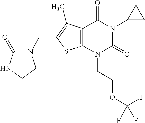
C12=C(N(CCOC(F)(F)F)C(=O)N(C3CC3)C1=O)SC(CN1C(=O)NCC1)=C2C
